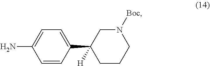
C1=CC(C2([H])CCCN([Boc])C2)=CC=C1N
